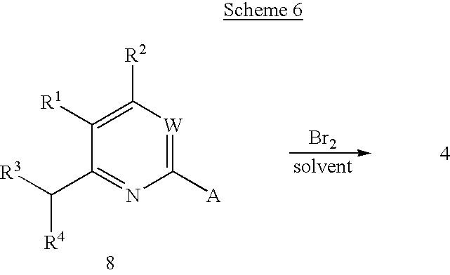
[Br2].C1([R1])=C([R2])[W]=C([A])N=C1C([R3])[R4]
